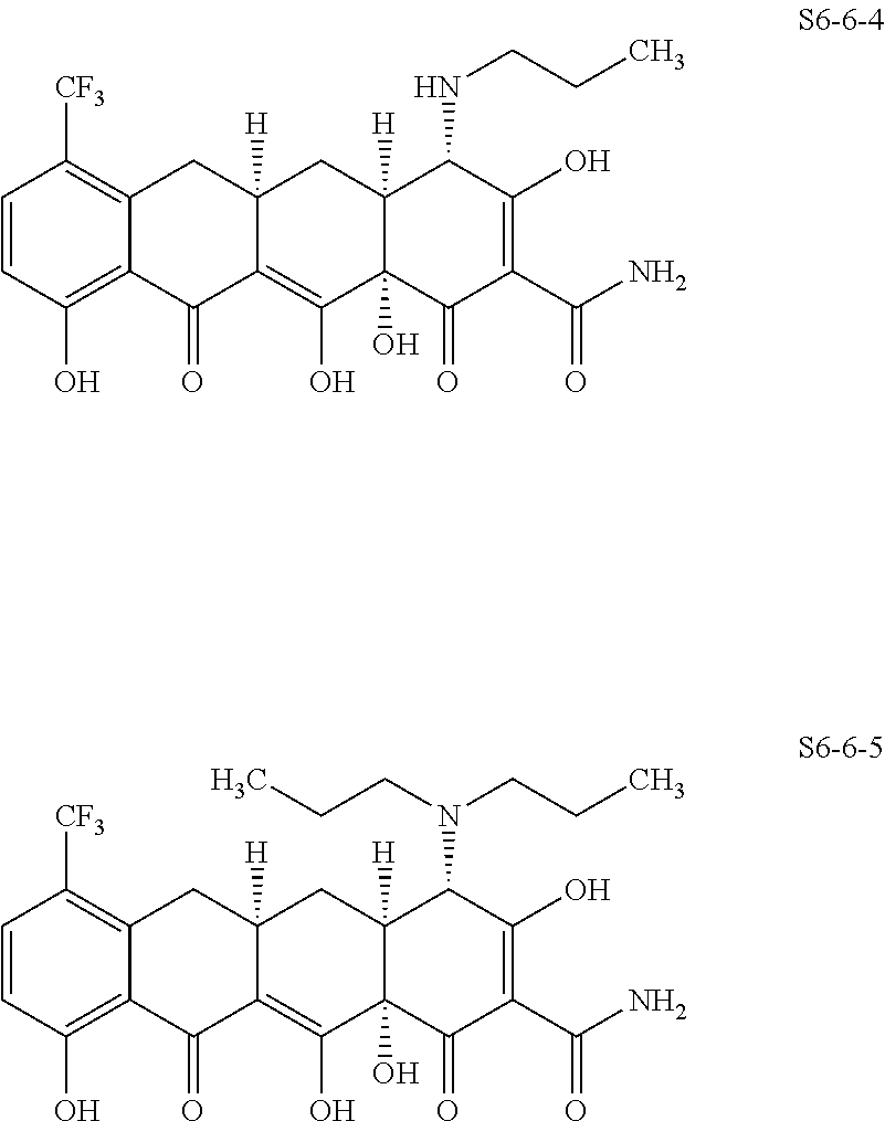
C1=CC(O)=C2C(=C1[CF3])CC1([H])C(=C(O)C3(O)C([H])(C1)C(NCCC)C(O)=C(C(N)=O)C3=O)C2=O.C1=CC(O)=C2C(=C1[CF3])CC1([H])C(=C(O)C3(O)C([H])(C1)C(N(CCC)CCC)C(O)=C(C(N)=O)C3=O)C2=O
